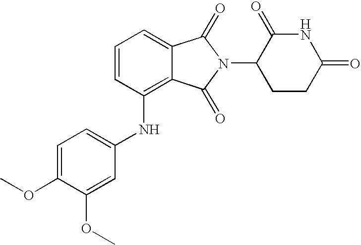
C1=CC(NC2=CC=C(OC)C(OC)=C2)=C2C(=C1)C(=O)N(C1CCC(=O)NC1=O)C2=O
